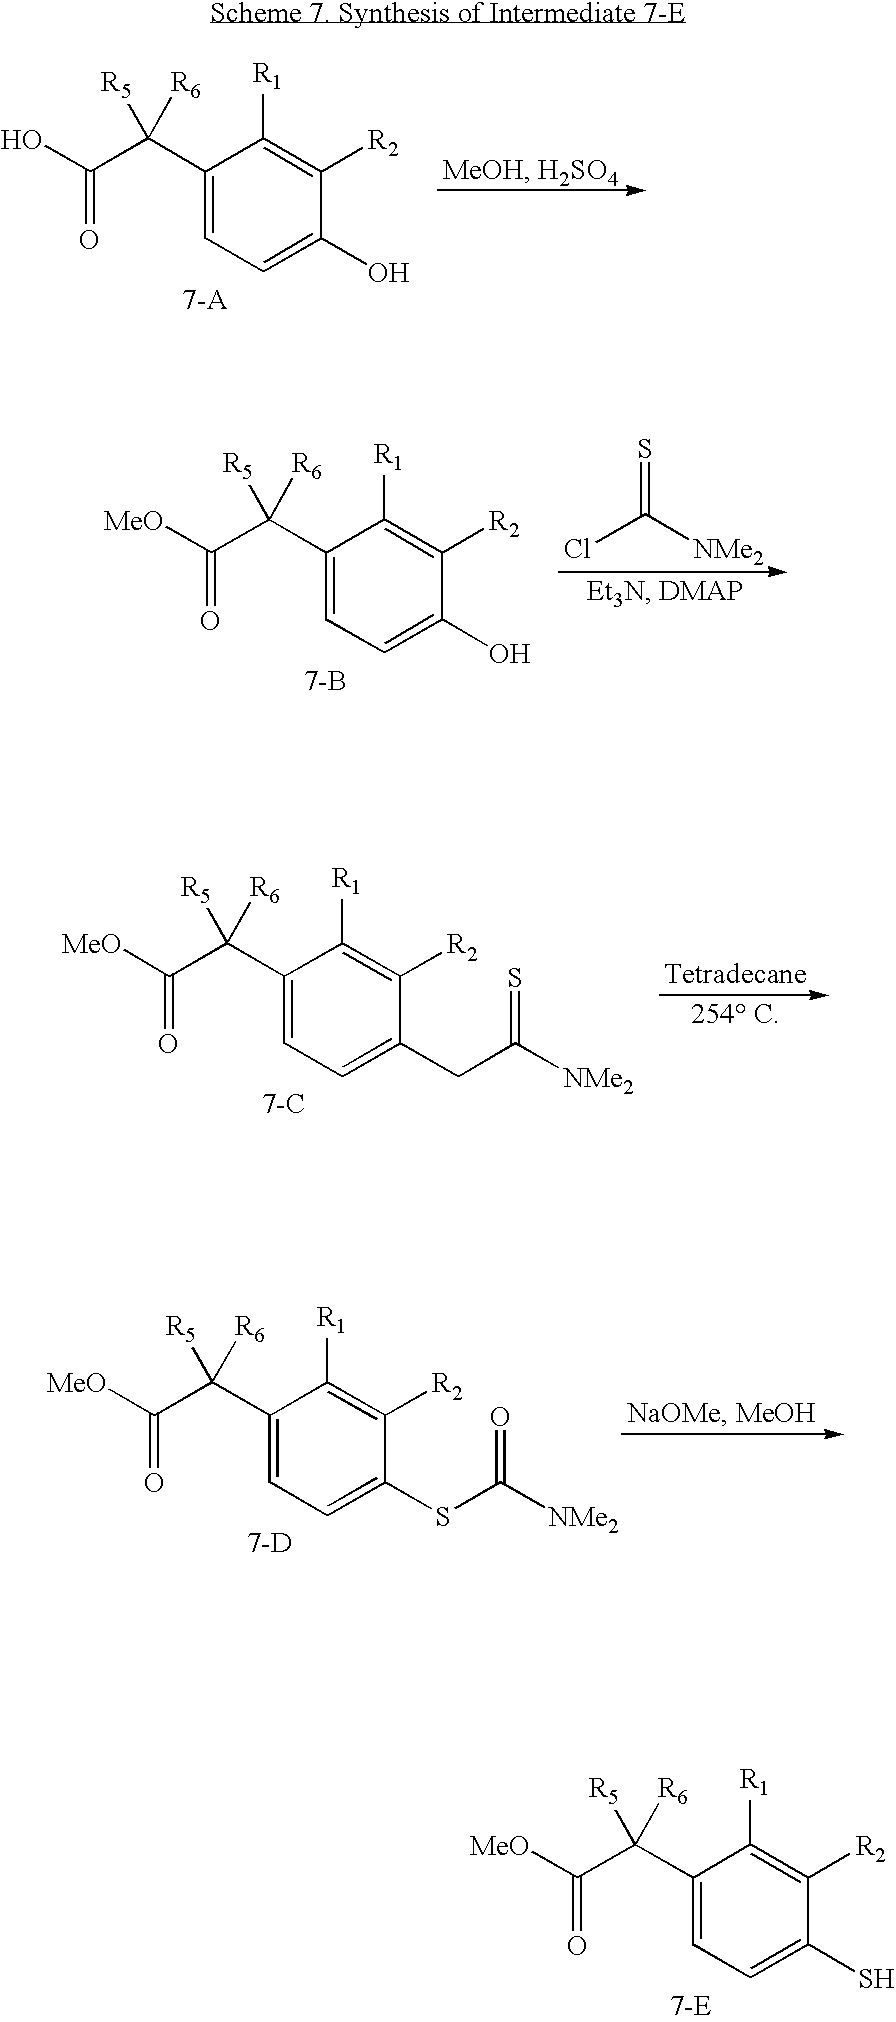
OC(C(C1=CC=C(O)C([R2])=C1[R1])([R5])[R6])=O.[MeO]C(C(C1=CC=C(O)C([R2])=C1[R1])([R5])[R6])=O.ClC([NMe2])=S.[7-B].[MeO]C(C(C1=CC=C(CC([NMe2])=S)C([R2])=C1[R1])([R5])[R6])=O.[7-C].[MeO]C(C(C1=CC=C(SC([NMe2])=O)C([R2])=C1[R1])([R5])[R6])=O.[7-D].[MeO]C(C(C1=CC=C(S)C([R2])=C1[R1])([R5])[R6])=O
